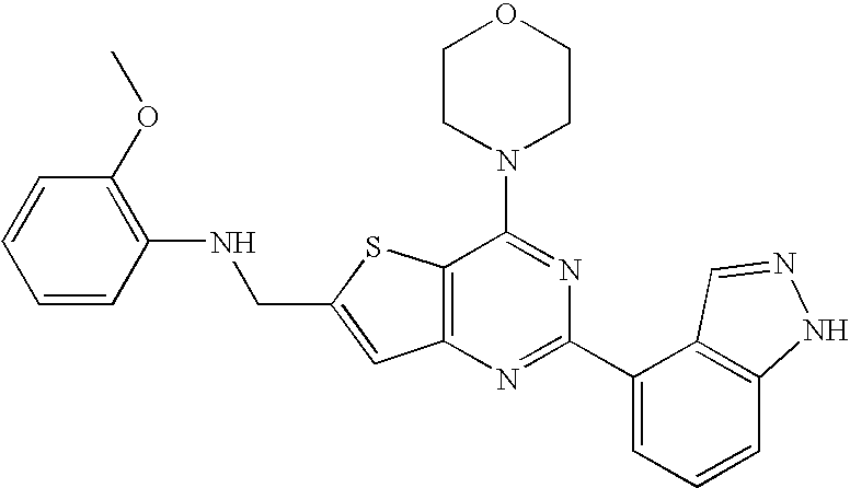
C1CN(C2=NC(C3=CC=CC4=C3C=NN4)=NC3=C2SC(CNC2=C(OC)C=CC=C2)=C3)CCO1
